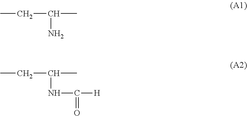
CCC(C)N.CCC(C)NC([H])=O
